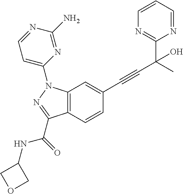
C1=CC(C#CC(C2=NC=CC=N2)(C)O)=CC2=C1C(C(NC1COC1)=O)=NN2C1=CC=NC(N)=N1
